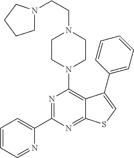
C1(C2=NC(N3CCN(CCN4CCCC4)CC3)=C3C(=N2)SC=C3C2=CC=CC=C2)=CC=CC=N1
